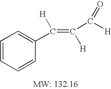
C1=CC=CC(C([H])=C(C([H])=O)[H])=C1
